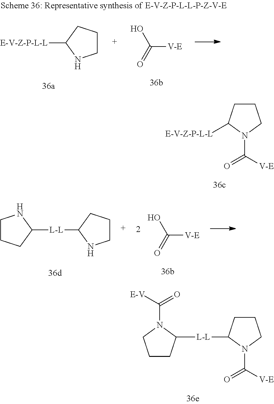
C1CNC([E-V-Z-P-L-L])C1.C([V-E])(O)=O.C1CC([E-V-Z-P-L-L])N(C(=O)[V-E])C1.C([V-E])(O)=O.C1CCC([L-L]C2NCCC2)N1.C1CC([L-L]C2CCCN2C(=O)[V-E])N(C(=O)[E-V])C1
